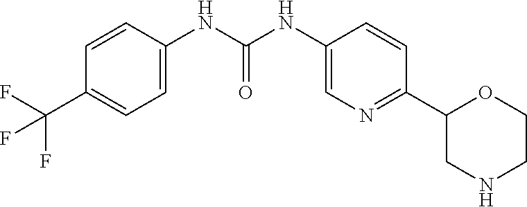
C(NC1=CC=C(C(F)(F)F)C=C1)(NC1=CN=C(C2CNCCO2)C=C1)=O
